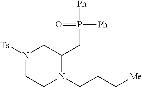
N1([Ts])CCN(CCC[Me])C(CP([Ph])(=O)[Ph])C1
